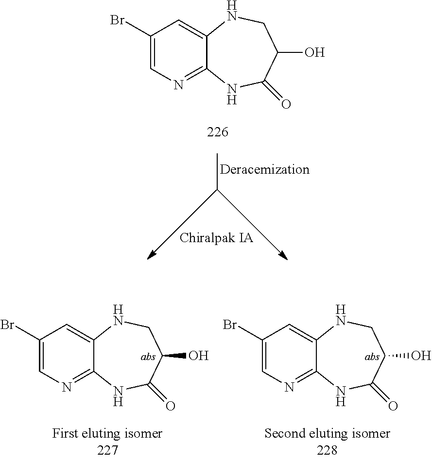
C1(Br)=CN=C2C(=C1)NCC(O)C(=O)N2.C1(Br)=CN=C2C(=C1)NCC(O)C(=O)N2.C1(Br)=CN=C2C(=C1)NCC(O)C(=O)N2
